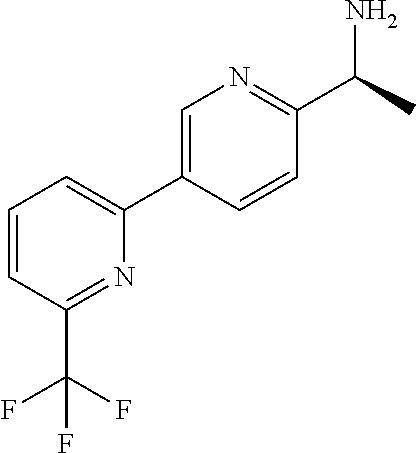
C1=CC(C(F)(F)F)=NC(C2=CN=C(C(N)C)C=C2)=C1
